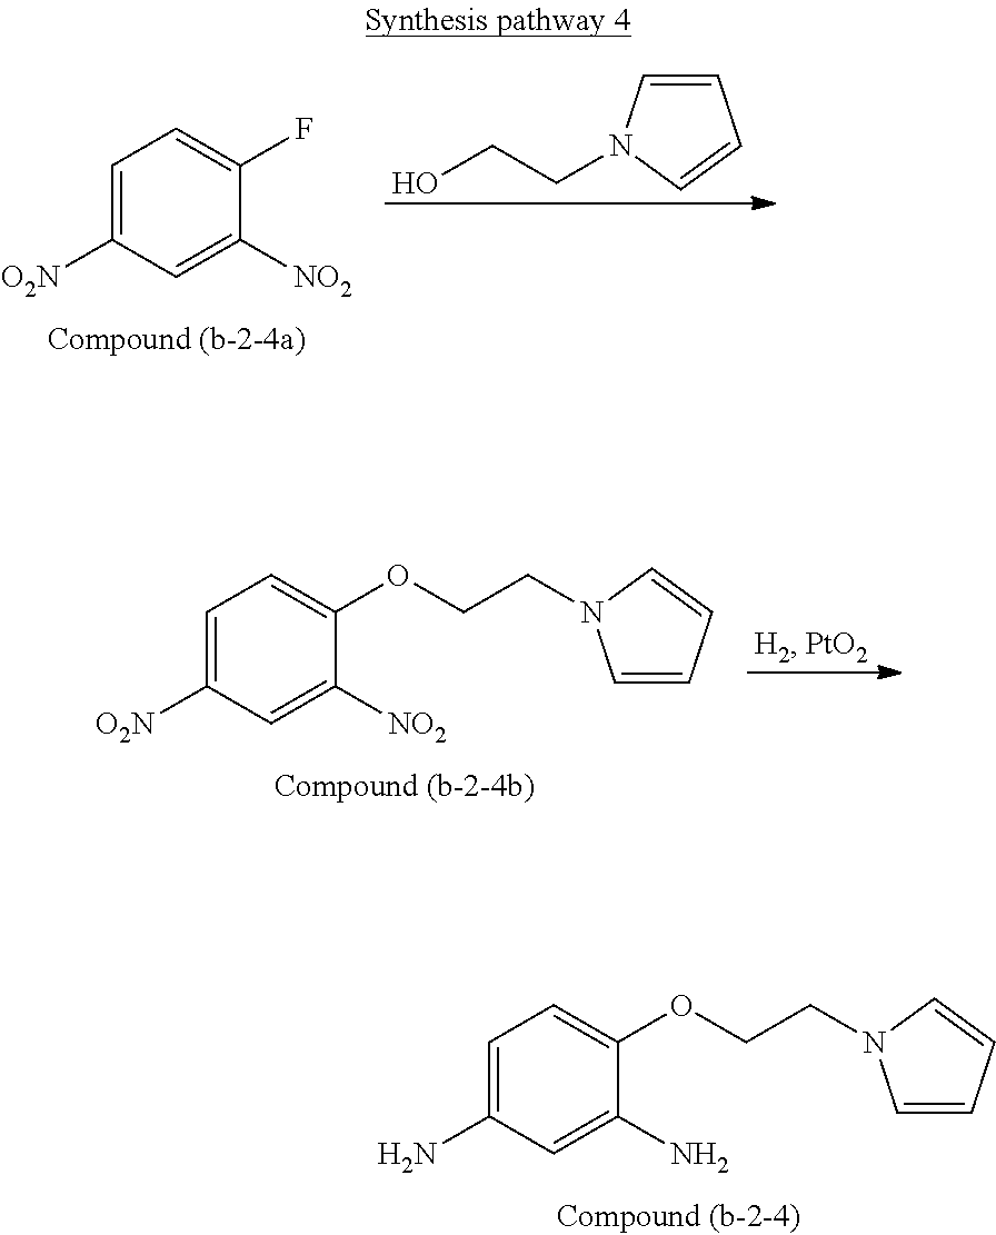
C1=C(N)C=C(N)C(OCCN2C=CC=C2)=C1.OCCN1C=CC=C1.C1=C([O2N])C=C([NO2])C(F)=C1.C1=C([O2N])C=C([NO2])C(OCCN2C=CC=C2)=C1
